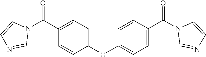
C1(OC2=CC=C(C(N3C=NC=C3)=O)C=C2)=CC=C(C(N2C=CN=C2)=O)C=C1
